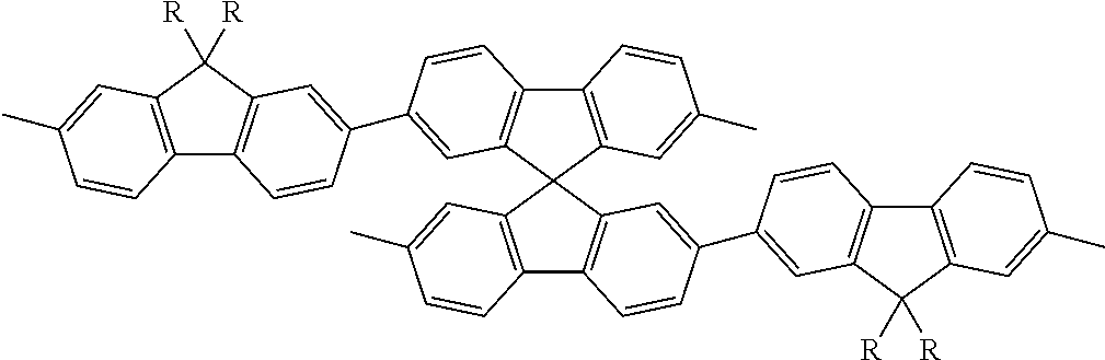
C12=C(C=C(C)C=C1)C1(C3=C2C=CC(C2=CC4=C(C5=C(C4([R])[R])C=C(C)C=C5)C=C2)=C3)C2=C(C3=C1C=C(C1=CC4=C(C5=C(C4([R])[R])C=C(C)C=C5)C=C1)C=C3)C=CC(C)=C2
